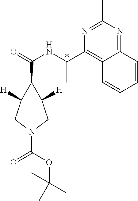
C12=NC(C)=NC(C(NC(=O)C3C4([H])C3([H])CN(C(OC(C)(C)C)=O)C4)C)=C1C=CC=C2
